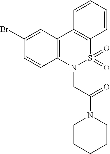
C1(Br)=CC2=C(C=C1)N(CC(N1CCCCC1)=O)S(=O)(=O)C1=C2C=CC=C1
